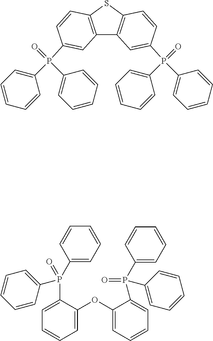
C12=C(SC3=C1C=C(P(=O)(C1=CC=CC=C1)C1=CC=CC=C1)C=C3)C=CC(P(=O)(C1=CC=CC=C1)C1=CC=CC=C1)=C2.C1=CC(P(C2=CC=CC=C2)(=O)C2=CC=CC=C2OC2=CC=CC=C2P(C2=CC=CC=C2)(=O)C2=CC=CC=C2)=CC=C1
